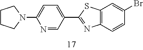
C1CCN(C2=CC=C(C3=NC4=C(S3)C=C(Br)C=C4)C=N2)C1
